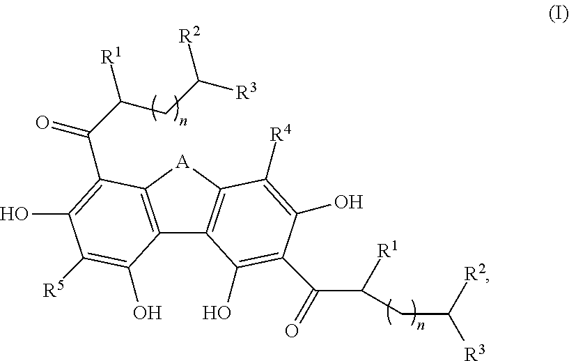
C12=C([A]C3=C1C(O)=C(C(=O)C([R1])CC([R3])[R2])C(O)=C3[R4])C(C(C(CC([R3])[R2])[R1])=O)=C(O)C([R5])=C2O
